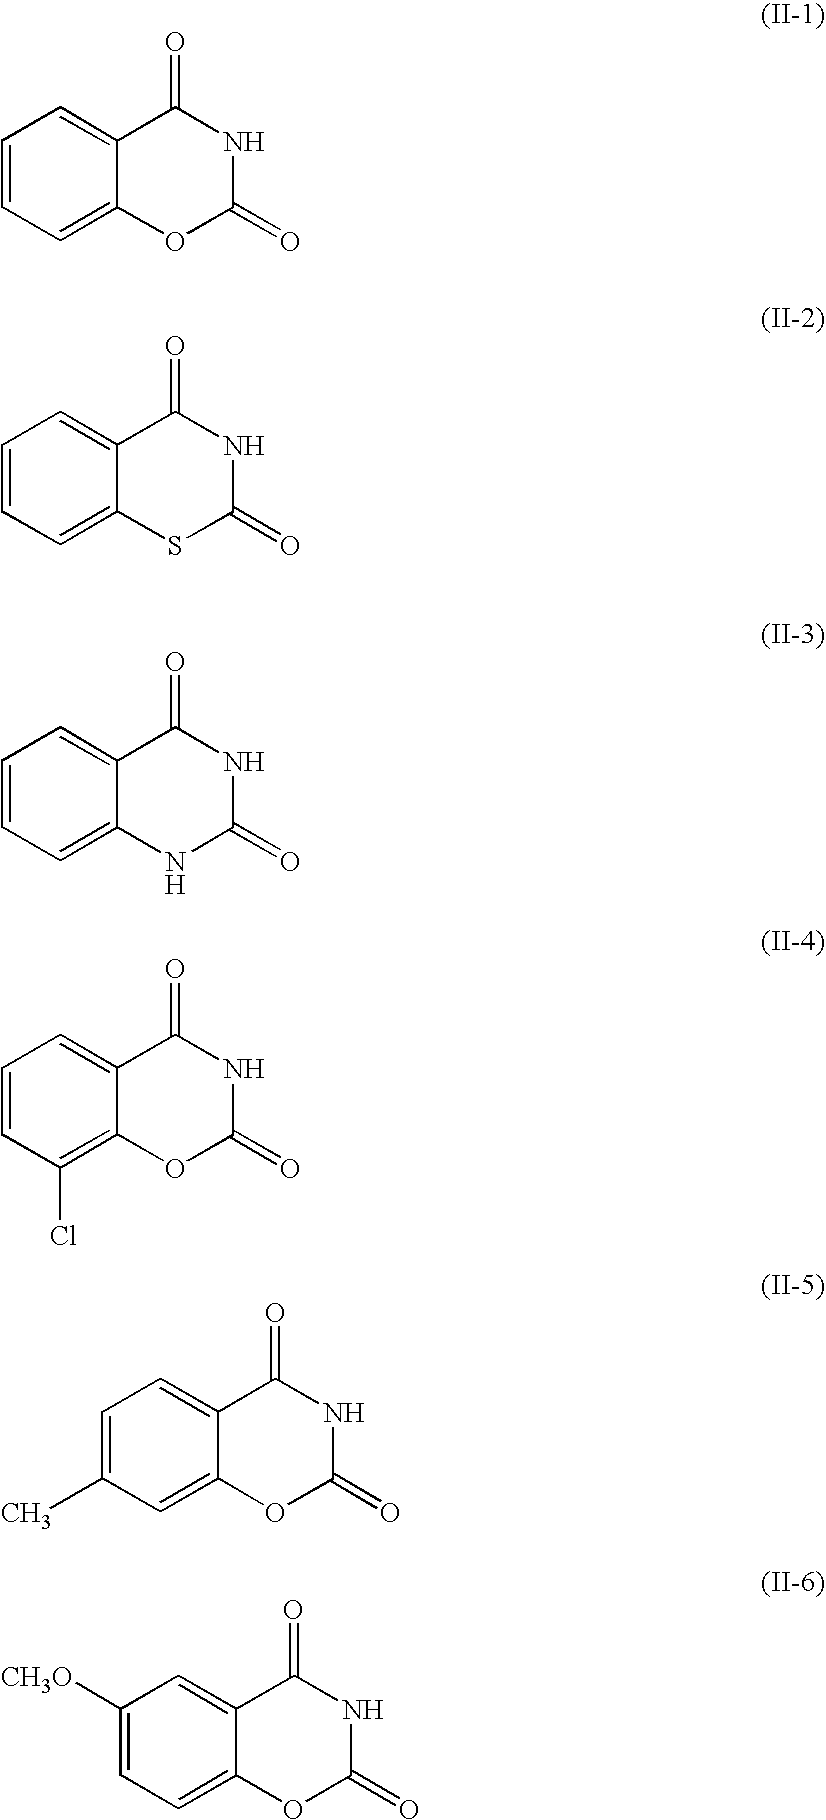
C1=CC=C2C(=C1)C(=O)NC(=O)N2.C1=CC(Cl)=C2C(=C1)C(=O)NC(=O)O2.C1=C(C)C=C2C(=C1)C(=O)NC(=O)O2.C1([CH3O])=CC=C2C(=C1)C(=O)NC(=O)O2.C1=CC=C2C(=C1)C(=O)NC(=O)O2.C1=CC=C2C(=C1)C(=O)NC(=O)S2
